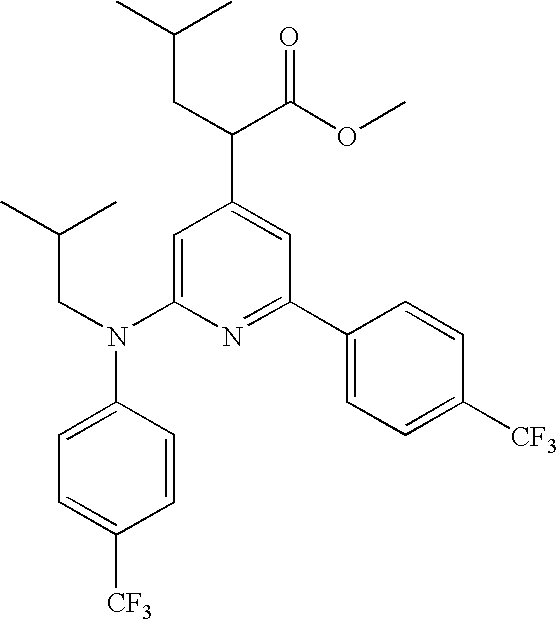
C1=CC(N(CC(C)C)C2=CC(C(C(OC)=O)CC(C)C)=CC(C3=CC=C([CF3])C=C3)=N2)=CC=C1[CF3]
